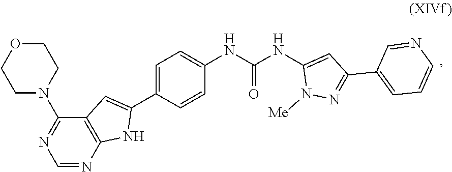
N1(C2=NC=NC3=C2C=C(C2=CC=C(NC(NC4=CC(C5=CC=CN=C5)=NN4[Me])=O)C=C2)N3)CCOCC1
